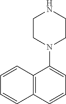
C1CN(C2=CC=CC3=C2C=CC=C3)CCN1
